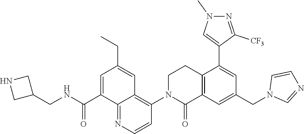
C12=C(C=C(CN3C=NC=C3)C=C1C1=CN(C)N=C1[CF3])C(=O)N(C1=C3C(=NC=C1)C(C(NCC1CNC1)=O)=CC(CC)=C3)CC2
